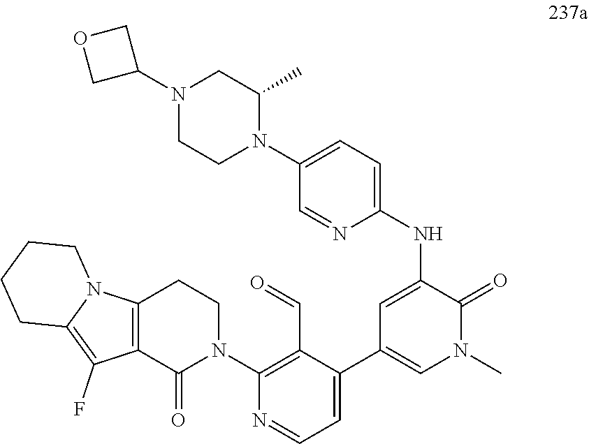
N(C1=CC(C2=CC=NC(N3CCC4=C(C3=O)C(F)=C3N4CCCC3)=C2C=O)=CN(C)C1=O)C1=CC=C(N2C(C)CN(C3COC3)CC2)C=N1
